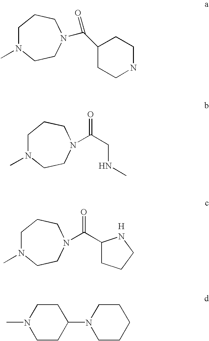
C1N(C)CCN(C(C2CCCN2)=O)CC1.[H].C1N(C)CCN(C(C2CCNCC2)=O)CC1.C1N(C)CCN(C(CNC)=O)CC1.C1CC(N2CCCCC2)CCN1C
